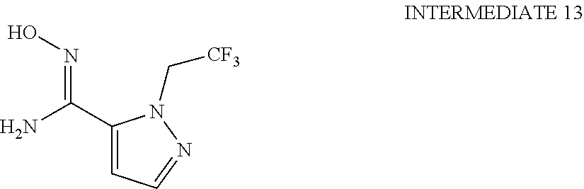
C1(C(N)=NO)=CC=NN1C[CF3]
